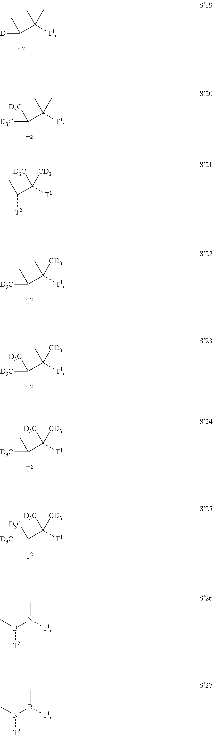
C([T2])(C([T1])(C)C)([D])C.C([T2])(C([T1])(C)C)([D3C])[D3C].C([T2])(C([T1])([D3C])[CD3])(C)C.C([T2])(C([T1])(C)[CD3])(C)[D3C].C([T2])(C([T1])(C)[CD3])([D3C])[D3C].C([T2])(C([T1])([D3C])[CD3])([D3C])C.C([T2])(C([T1])([D3C])[CD3])([D3C])[D3C].B([T2])(N([T1])C)C.N([T2])(B([T1])C)C
